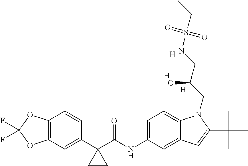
C1(C2(C(NC3=CC=C4C(=C3)C=C(C(C)(C)C)N4CC(CNS(CC)(=O)=O)O)=O)CC2)=CC2=C(C=C1)OC(F)(F)O2.[H].[H].[H]
